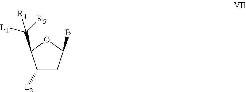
C1([L2])CC(B)OC1C([L1])([R5])[R4]
